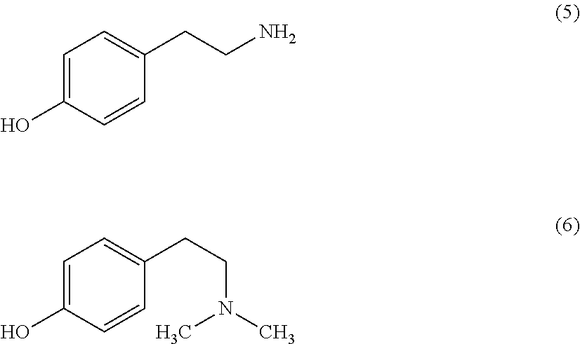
C1=C(O)C=CC(CCN)=C1.C1=C(O)C=CC(CCN(C)C)=C1
